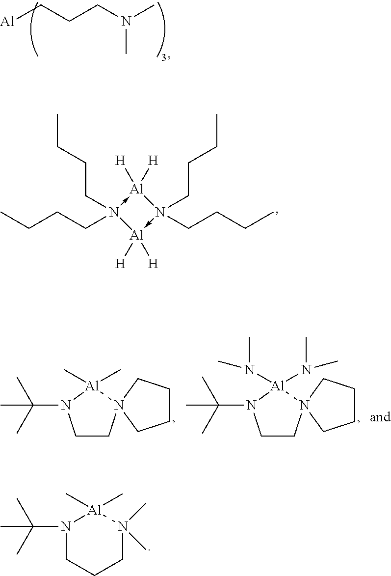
[Al]CCCN(C)C.C1CN2([Al](C)(C)N1C(C)(C)C)CCCC2.C1CN2([Al](N(C)C)(N(C)C)N1C(C)(C)C)CCCC2.N1(C(C)(C)C)CCCN(C)(C)[Al]1(C)C.CCCCN1(CCCC)->[Al]([H])([H])N(CCCC)(CCCC)->[Al]1([H])[H]
